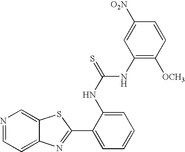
C12=CC=NC=C1SC(C1=CC=CC=C1NC(=S)NC1=C([OCH3])C=CC([O2N])=C1)=N2
